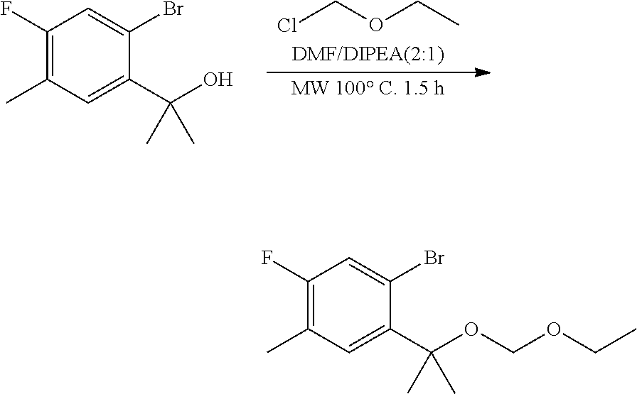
C1(F)=C(C)C=C(C(OCOCC)(C)C)C(Br)=C1.C1(F)=C(C)C=C(C(O)(C)C)C(Br)=C1.[DMF/DIPEA(2:1)].[MW 100 C. 1.5 h].ClCOCC
